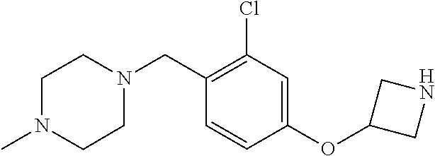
C1N(CC2=C(Cl)C=C(OC3CNC3)C=C2)CCN(C)C1
